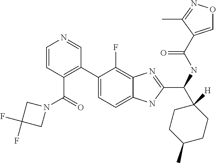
C1=CC(C(=O)N2CC(F)(F)C2)=C(C2=CC=C3C(=C2F)N=C(C(C2([H])CCC(C)CC2)NC(=O)C2=CON=C2C)N3)C=N1
